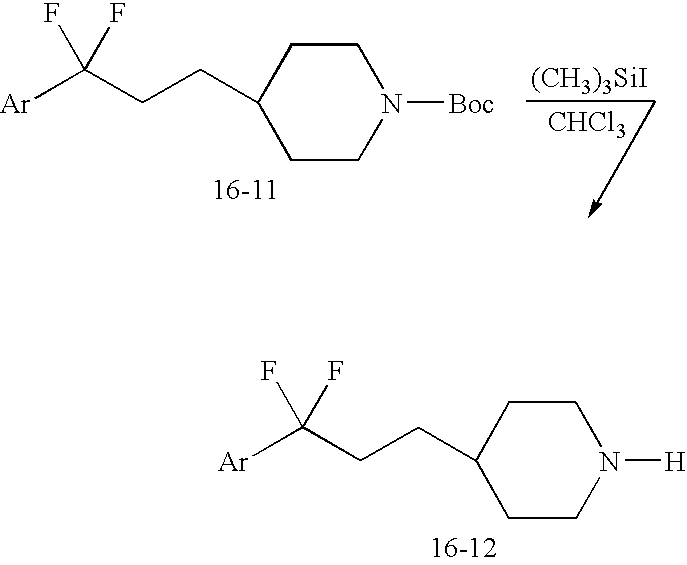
[Ar]C(CCC1CCN([H])CC1)(F)F.[Ar]C(CCC1CCN([Boc])CC1)(F)F.[CHCl3].[(CH3)3SiI]
